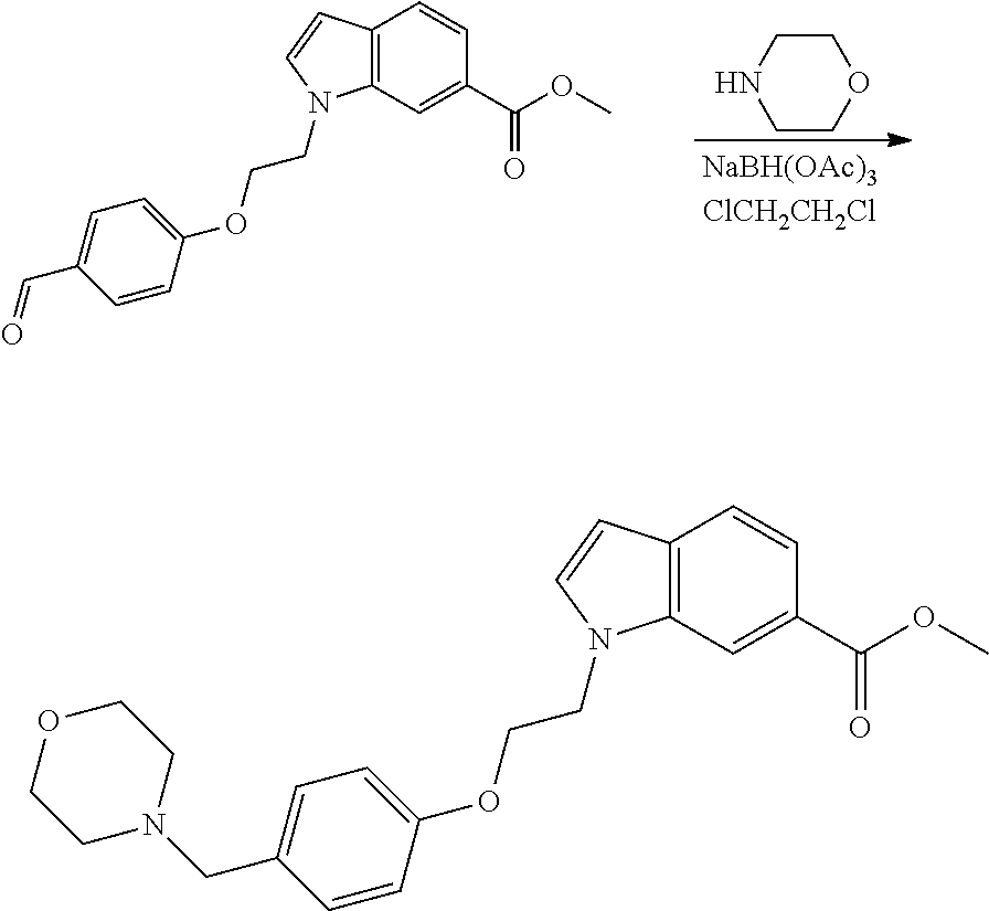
C1COCCN1.C12=C(C=C(C(OC)=O)C=C1)N(CCOC1=CC=C(C=O)C=C1)C=C2.C12=C(C=C(C(OC)=O)C=C1)N(CCOC1=CC=C(CN3CCOCC3)C=C1)C=C2
